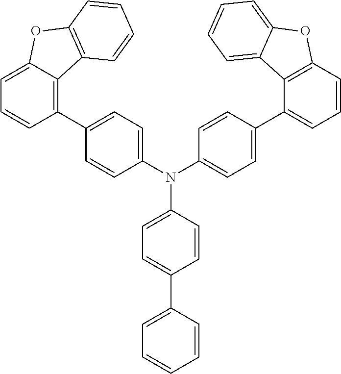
N(C1=CC=C(C2=CC=CC=C2)C=C1)(C1=CC=C(C2=C3C(=CC=C2)OC2=C3C=CC=C2)C=C1)C1=CC=C(C2=CC=CC3=C2C2=CC=CC=C2O3)C=C1
